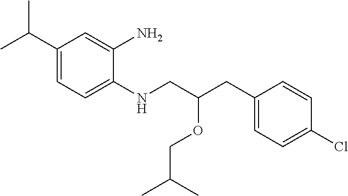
C1(C(C)C)=CC=C(NCC(CC2=CC=C(Cl)C=C2)OCC(C)C)C(N)=C1
